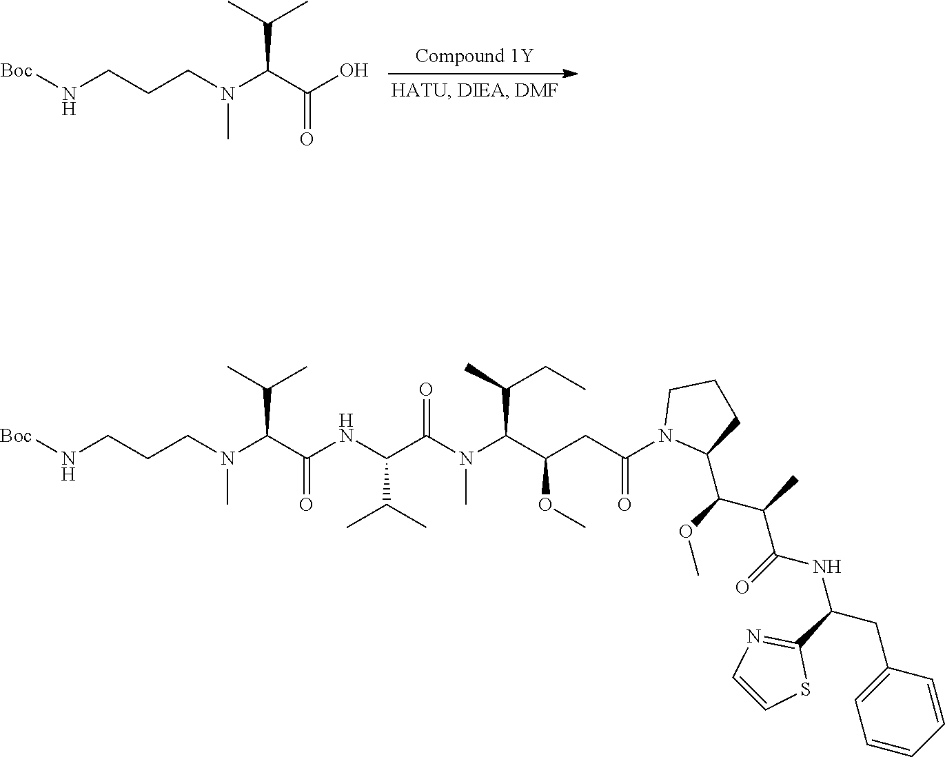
[Boc]NCCCN(C(C(O)=O)C(C)C)C.[Boc]NCCCN(C(C(NC(C(N(C(C(CC(N1C(C(OC)C(C)C(=O)NC(CC2=CC=CC=C2)C2=NC=CS2)CCC1)=O)OC)C(CC)C)C)=O)C(C)C)=O)C(C)C)C
